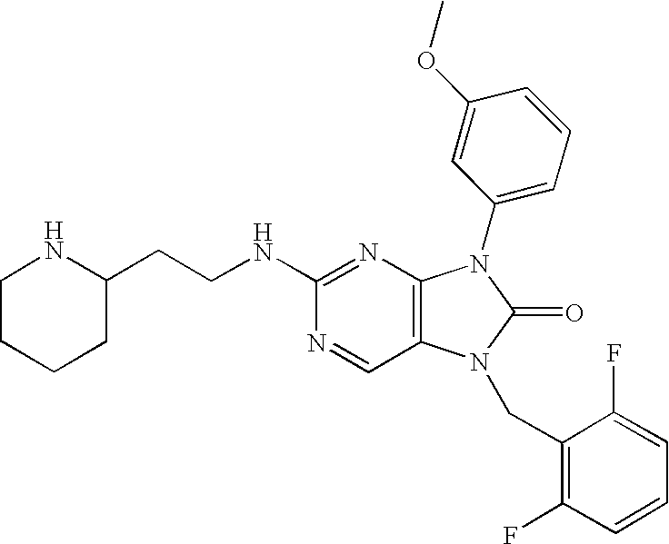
C1(NCCC2NCCCC2)=NC2=C(C=N1)N(CC1=C(F)C=CC=C1F)C(=O)N2C1=CC=CC(OC)=C1
